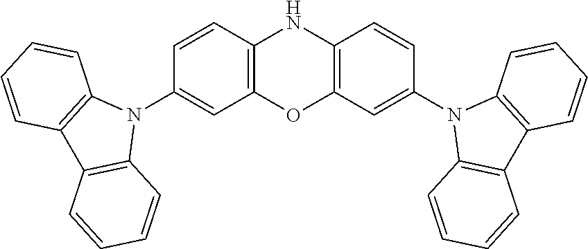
C1=CC2=C(C=C1N1C3=C(C4=C1C=CC=C4)C=CC=C3)OC1=C(N2)C=CC(N2C3=C(C4=C2C=CC=C4)C=CC=C3)=C1
